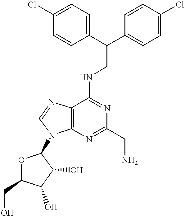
O1C(CO)C(O)C(O)C1N1C2=C(N=C1)C(NCC(C1=CC=C(Cl)C=C1)C1=CC=C(Cl)C=C1)=NC(CN)=N2
